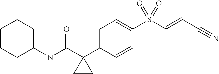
C1=CC(C2(C(NC3CCCCC3)=O)CC2)=CC=C1S(C=CC#N)(=O)=O
